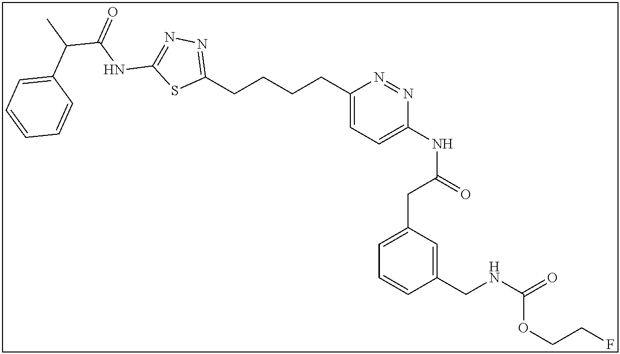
C1(CCCCC2=NN=C(NC(=O)C(C)C3=CC=CC=C3)S2)=CC=C(NC(=O)CC2=CC=CC(CNC(=O)OCCF)=C2)N=N1
